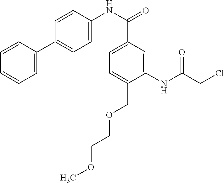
N(C(=O)C1=CC=C(COCCOC)C(NC(CCl)=O)=C1)C1=CC=C(C2=CC=CC=C2)C=C1
